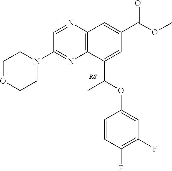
C1=NC2=C(N=C1N1CCOCC1)C(C(OC1=CC(F)=C(F)C=C1)C)=CC(C(OC)=O)=C2
